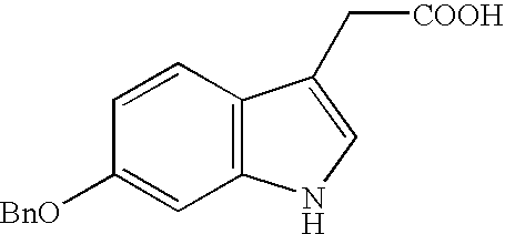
C1=CC2=C(C=C1[BnO])NC=C2C[COOH]
